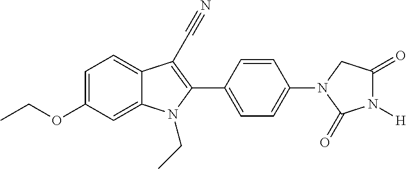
C1=C2C(=CC=C1OCC)C(C#N)=C(C1=CC=C(N3C(=O)N([H])C(=O)C3)C=C1)N2CC
